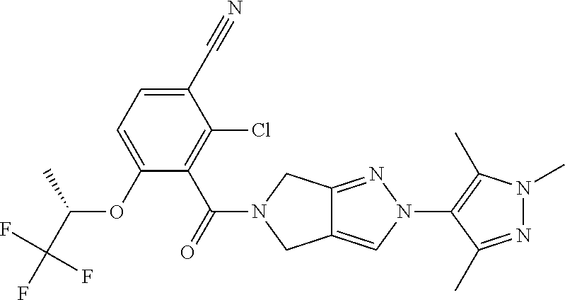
O(C1=CC=C(C#N)C(Cl)=C1C(=O)N1CC2=CN(C3=C(C)N(C)N=C3C)N=C2C1)C(C(F)(F)F)C
